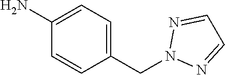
NC1=CC=C(CN2N=CC=N2)C=C1
